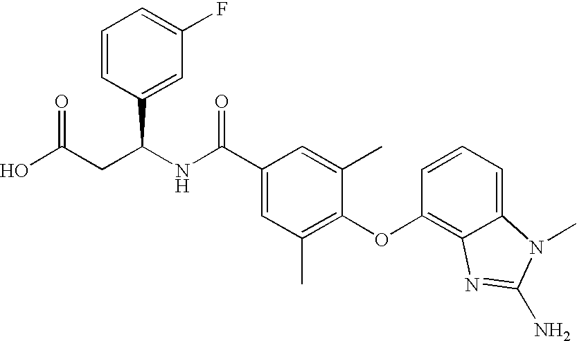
OC(CC(NC(C1=CC(C)=C(OC2=C3C(=CC=C2)N(C)C(N)=N3)C(C)=C1)=O)C1=CC(F)=CC=C1)=O
